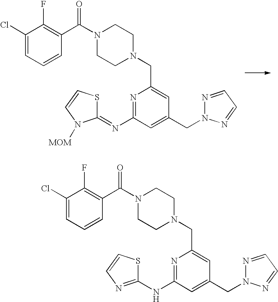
N1=C(N=C2SC=CN2[MOM])C=C(CN2N=CC=N2)C=C1CN1CCN(C(C2=C(F)C(Cl)=CC=C2)=O)CC1.N1=C(NC2=NC=CS2)C=C(CN2N=CC=N2)C=C1CN1CCN(C(C2=C(F)C(Cl)=CC=C2)=O)CC1
